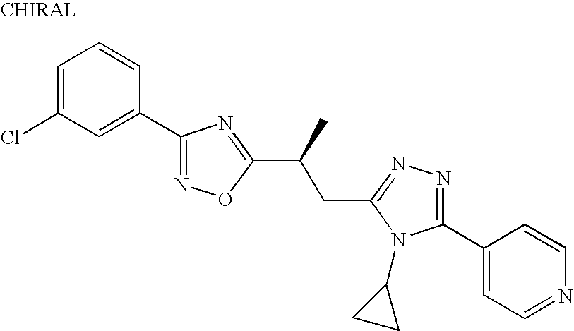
C1=C(Cl)C=C(C2=NOC(C(C)CC3=NN=C(C4=CC=NC=C4)N3C3CC3)=N2)C=C1
